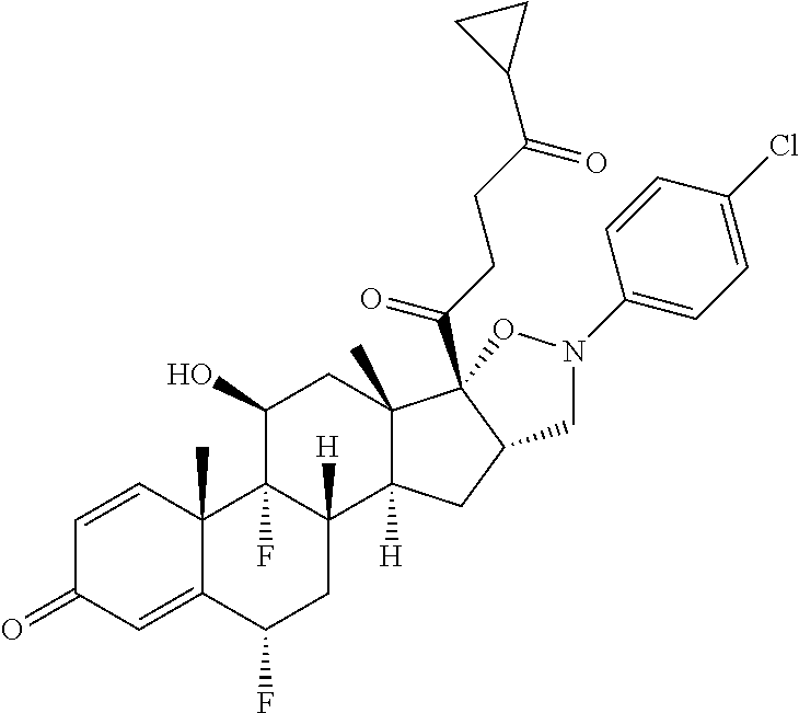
C1=CC2(C)C(=CC1=O)C(F)CC1([H])C2(F)C(O)CC2(C)C1([H])CC1C2(C(CCC(C2CC2)=O)=O)ON(C2=CC=C(Cl)C=C2)C1
